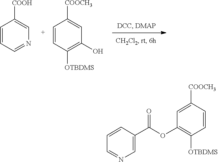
C1=CC=NC=C1[COOH].C1=CC([OTBDMS])=C(O)C=C1[COOCH3].C1=CC=NC=C1C(OC1=C([OTBDMS])C=CC([COOCH3])=C1)=O
